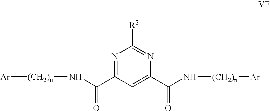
N1=C(C(N[(CH2)n][Ar])=O)C=C(C(N[(CH2)n][Ar])=O)N=C1[R2]
